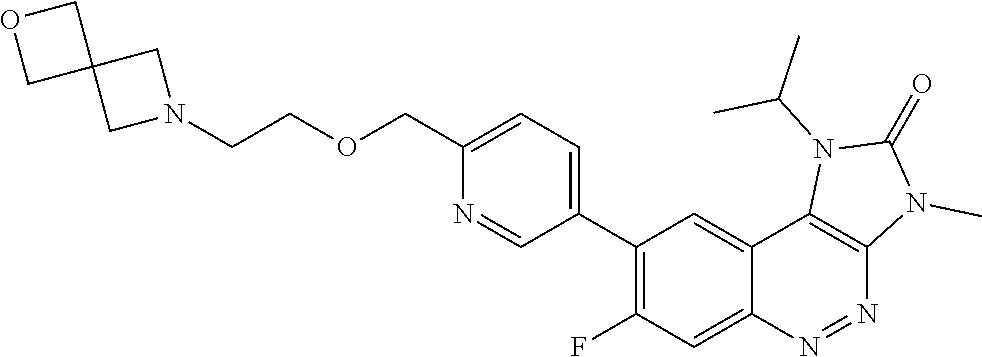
C1(C2=C(F)C=C3C(=C2)C2=C(N=N3)N(C)C(=O)N2C(C)C)=CC=C(COCCN2CC3(C2)COC3)N=C1
